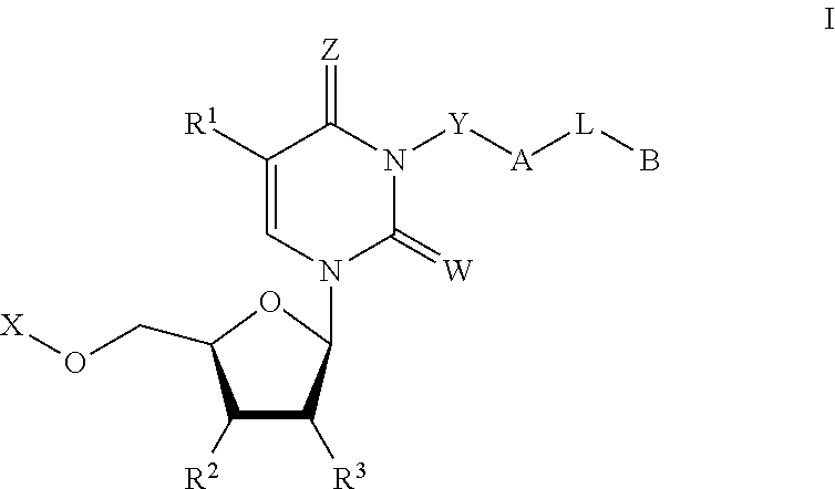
C1([R2])C([R3])C(N2C=C([R1])C(=[Z])N([Y][A][L]B)C2=[W])OC1CO[X]
